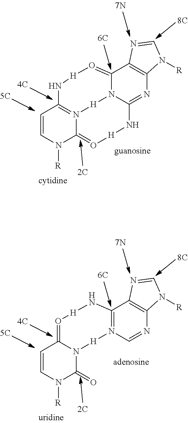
C12=O[H]NC3=N4[H]N1C(=NC1=C2N=CN1[R])N[H]O=C4N([R])C=C3.C12=N(C=NC3=C1N=CN3[R])[H]N1C(=O)N([R])C=CC1=O[H]N2
